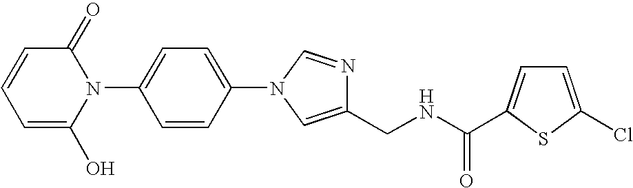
C1=CC=C(O)N(C2=CC=C(N3C=NC(CNC(=O)C4=CC=C(Cl)S4)=C3)C=C2)C1=O
